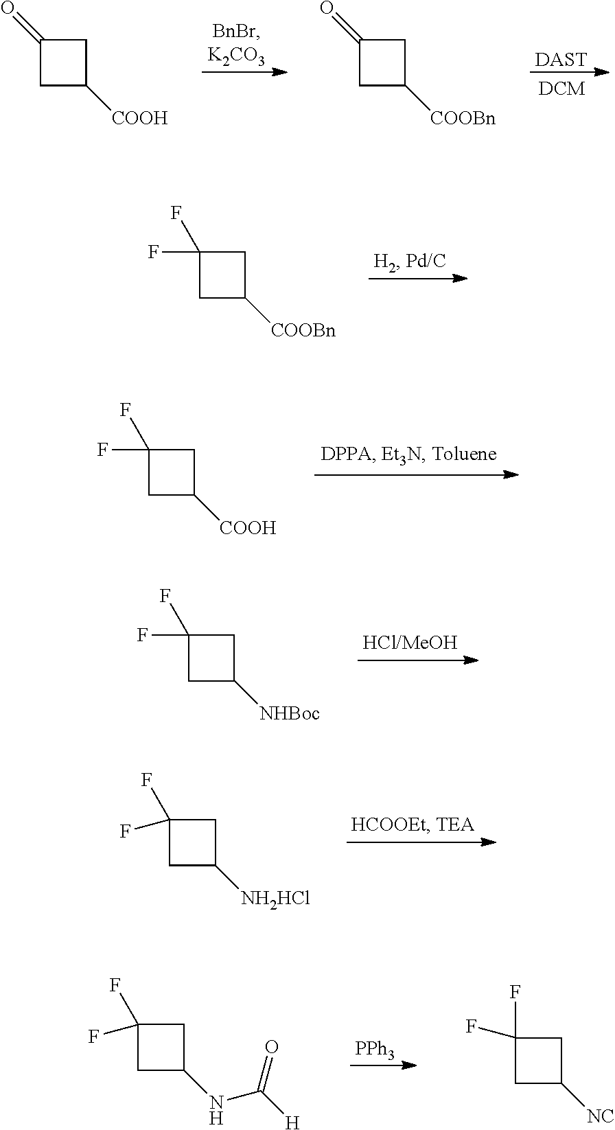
[DAST].C1(=O)CC([COOH])C1.C1(=O)CC([COOBn])C1.C1(F)(F)CC([COOBn])C1.C1(F)(F)CC([COOH])C1.C1(F)(F)CC([NHBoc])C1.C1(F)(F)CC([NH2HCl])C1.C1(F)(F)CC(NC([H])=O)C1.[PPh3].C1(F)(F)CC([NC])C1
